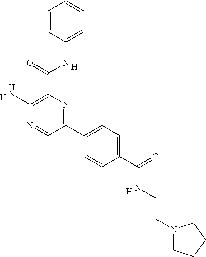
C1=C(NC(C2=C(N)N=CC(C3=CC=C(C(=O)NCCN4CCCC4)C=C3)=N2)=O)C=CC=C1.[H].[H].[H]
